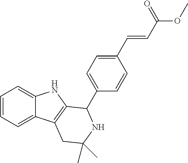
C1=CC=C2C(=C1)NC1=C2CC(C)(C)NC1C1=CC=C(C=CC(OC)=O)C=C1
